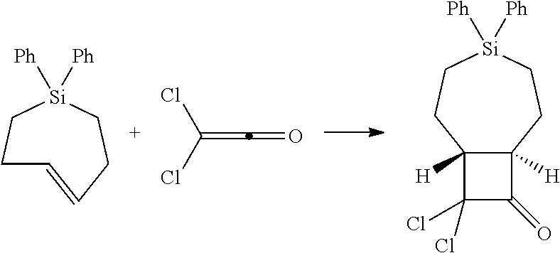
C1=CCC[Si]([Ph])([Ph])CC1.C(Cl)(Cl)=C=O.C12([H])C([H])(CC[Si]([Ph])([Ph])CC1)C(=O)C2(Cl)Cl
